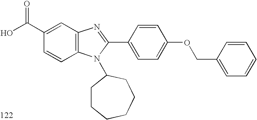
OC(C1=CC2=C(C=C1)N(C1CCCCCC1)C(C1=CC=C(OCC3=CC=CC=C3)C=C1)=N2)=O
